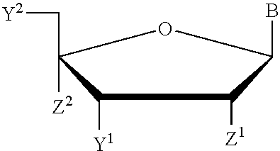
C1([Y1])C([Z2])(C[Y2])OC(B)C1[Z1]
